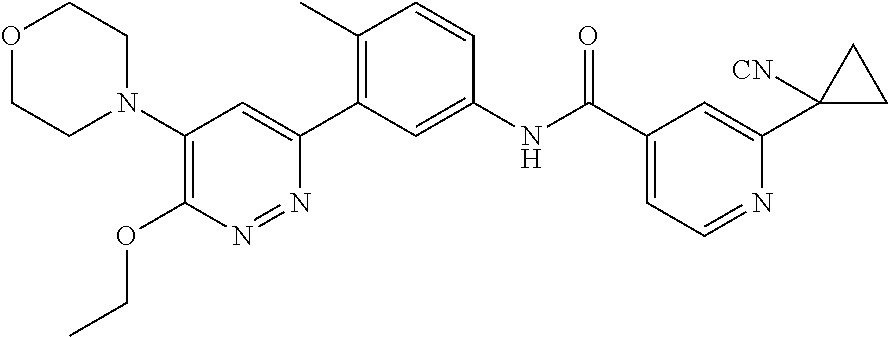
C1(N2CCOCC2)=C(OCC)N=NC(C2=C(C)C=CC(NC(C3=CC=NC(C4([CN])CC4)=C3)=O)=C2)=C1
